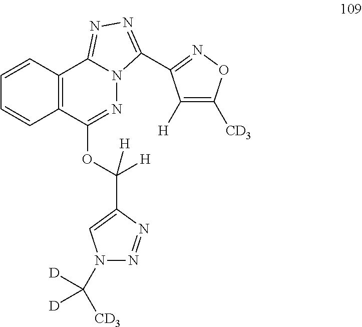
C12=C(C(OC([H])(C3=CN(C([CD3])([D])[D])N=N3)[H])=NN3C1=NN=C3C1=NOC([CD3])=C1[H])C=CC=C2
